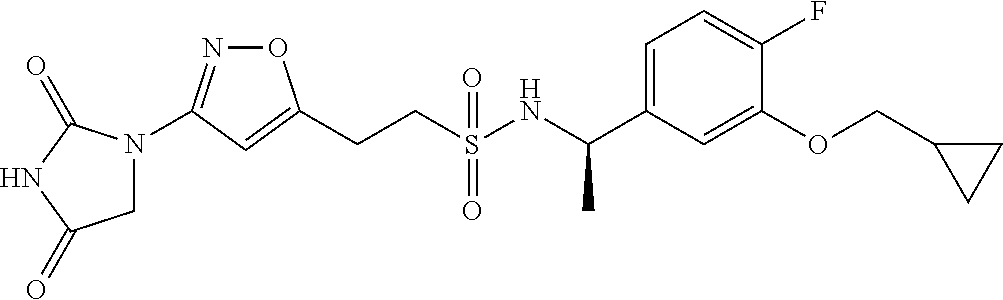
C(CS(NC(C1=CC=C(F)C(OCC2CC2)=C1)C)(=O)=O)C1=CC(N2CC(=O)NC2=O)=NO1
